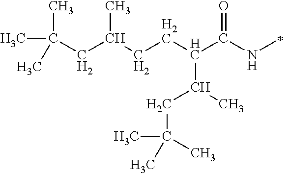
CC(C)(C)CC(C)CCC(C(=O)NC)C(CC(C)(C)C)C
